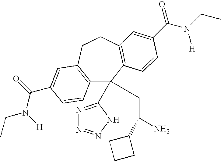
C12=C(CCC3=C(C1(C1=NN=NN1)CC(N)C1CCC1)C=CC(C(N(CC)[H])=O)=C3)C=C(C(=O)N([H])CC)C=C2
